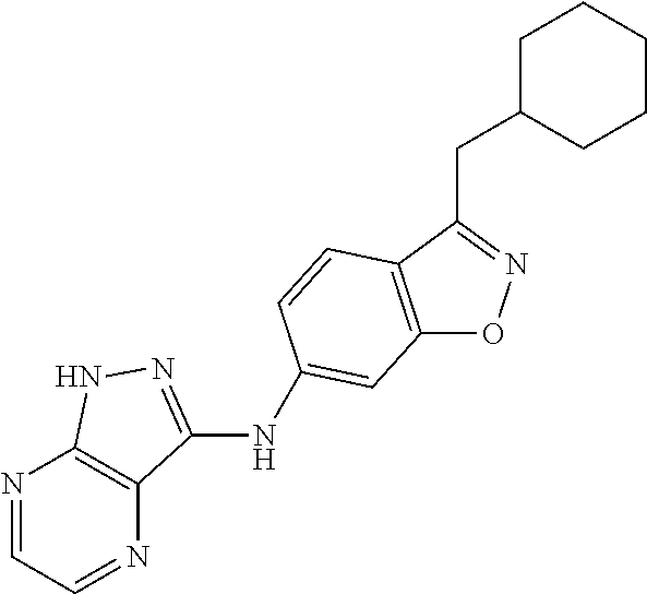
C12=C(C(CC3CCCCC3)=NO1)C=CC(NC1=NNC3=C1N=CC=N3)=C2
